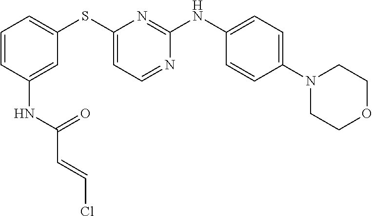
C1=CC=C(SC2=CC=NC(NC3=CC=C(N4CCOCC4)C=C3)=N2)C=C1NC(=O)C=CCl
